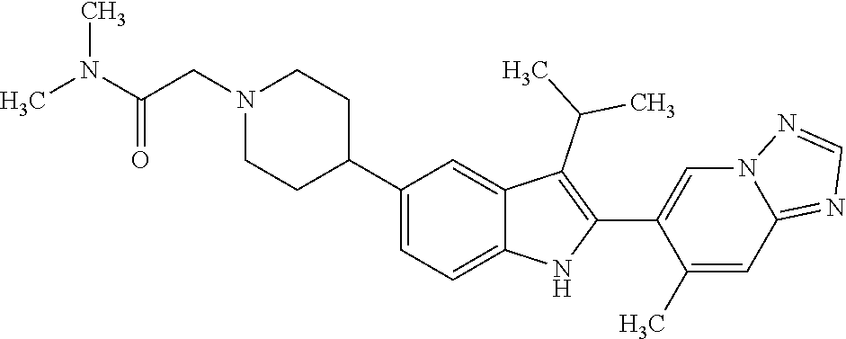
N1(CC(=O)N(C)C)CCC(C2=CC=C3C(=C2)C(C(C)C)=C(C2=CN4C(=NC=N4)C=C2C)N3)CC1
